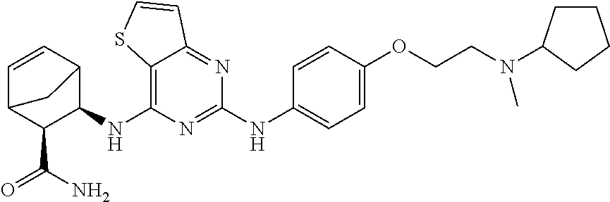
C12=C(NC3C4C=CC(C3C(N)=O)C4)N=C(NC3=CC=C(OCCN(C)C4CCCC4)C=C3)N=C1C=CS2
